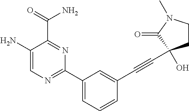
C1(N)=CN=C(C2=CC=CC(C#CC3(O)CCN(C)C3=O)=C2)N=C1C(N)=O
